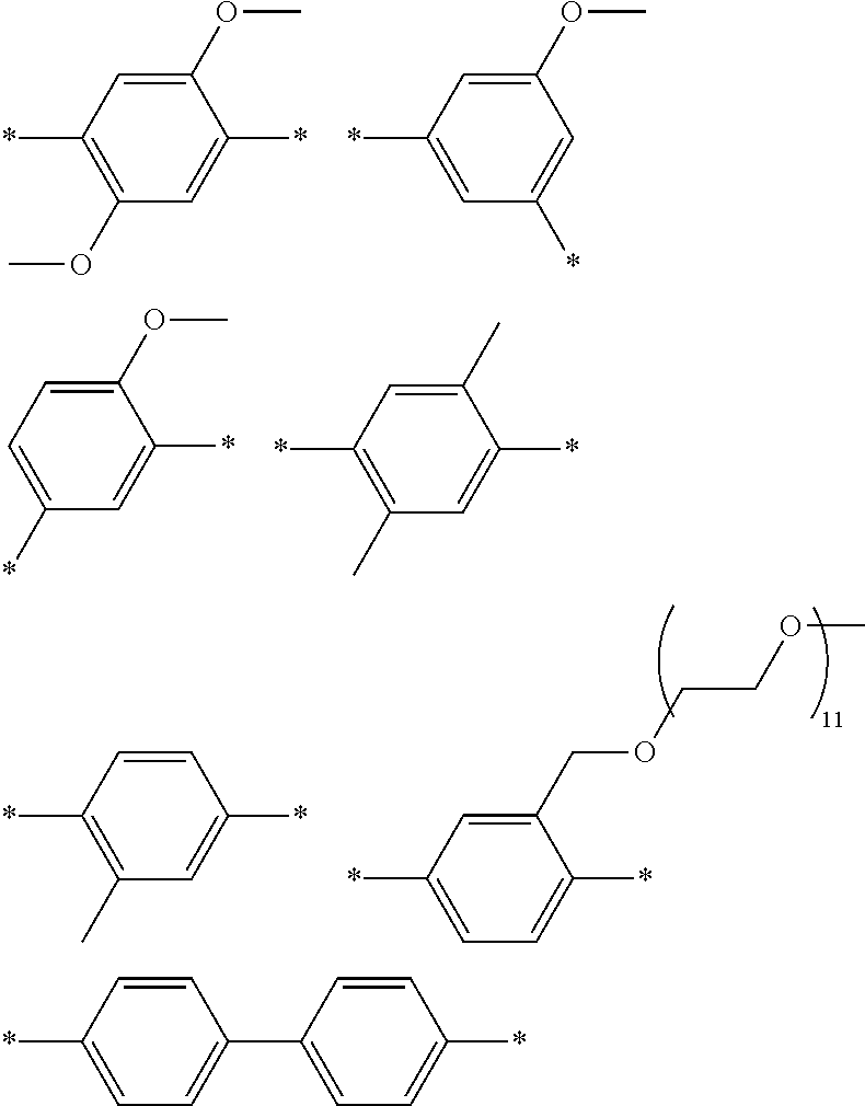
C1=C(*)C(OC)=CC(*)=C1OC.C1=C(*)C=C(*)C=C1OC.C1(OC)=CC=C(*)C=C1*.C1(C)=CC(*)=C(C)C=C1*.C1(COCCOC)=CC(*)=CC=C1*.C1=CC(*)=C(C)C=C1*.C1=CC(*)=CC=C1C1=CC=C(*)C=C1
